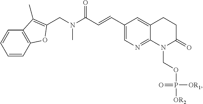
C1=CC2=C(C=C1)C(C)=C(CN(C(C=CC1=CN=C3C(=C1)CCC(=O)N3COP([OR1])(=O)[OR2])=O)C)O2
